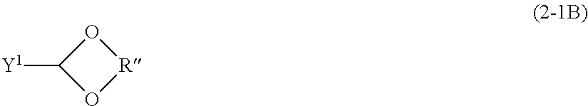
[Y1]C1O[R]O1
